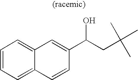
C12=CC=CC=C1C=CC(C(CC(C)(C)C)O)=C2
